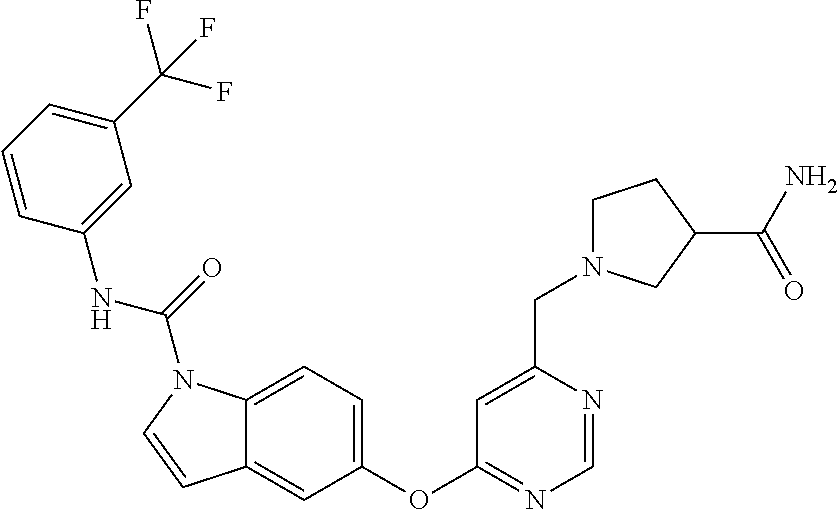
C1(OC2=NC=NC(CN3CCC(C(N)=O)C3)=C2)=CC=C2C(=C1)C=CN2C(=O)NC1=CC(C(F)(F)F)=CC=C1
